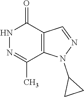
N1=C(C)C2=C(C(=O)N1)C=NN2C1CC1
